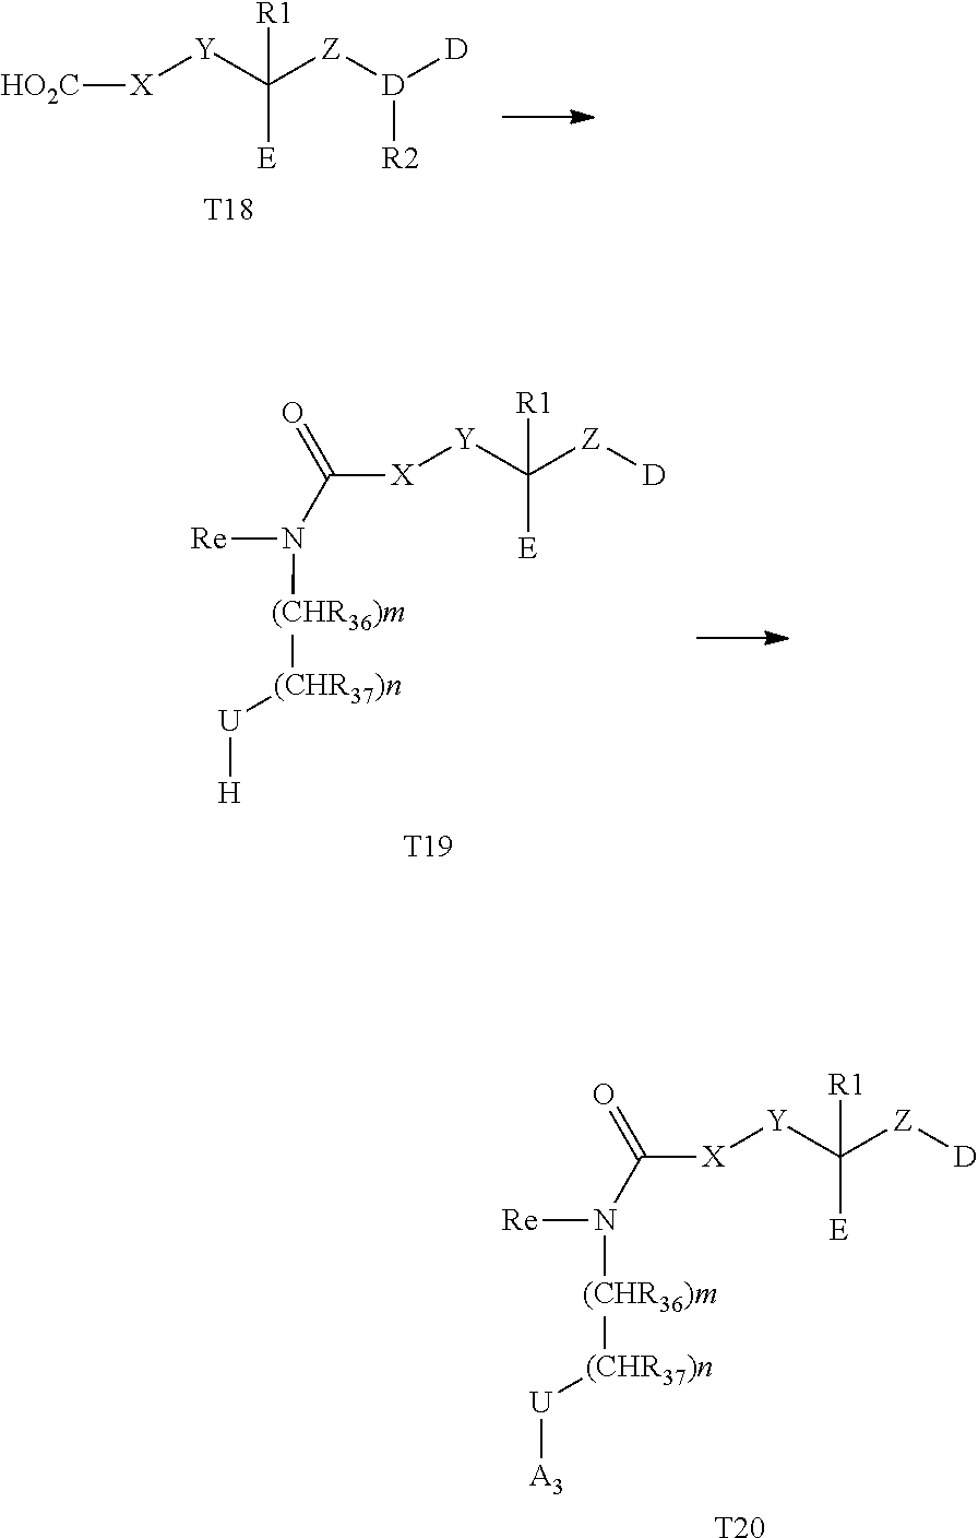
[T20].[(CHR36)m]([(CHR37)n][U][A3])N(C([X][Y]C([Z][D])([E])[R1])=O)[Re].[T18].[HO2C][X][Y]C([Z][D]([R2])[D])([E])[R1].[T19].[(CHR36)m]([(CHR37)n][U][H])N(C([X][Y]C([Z][D])([E])[R1])=O)[Re]
